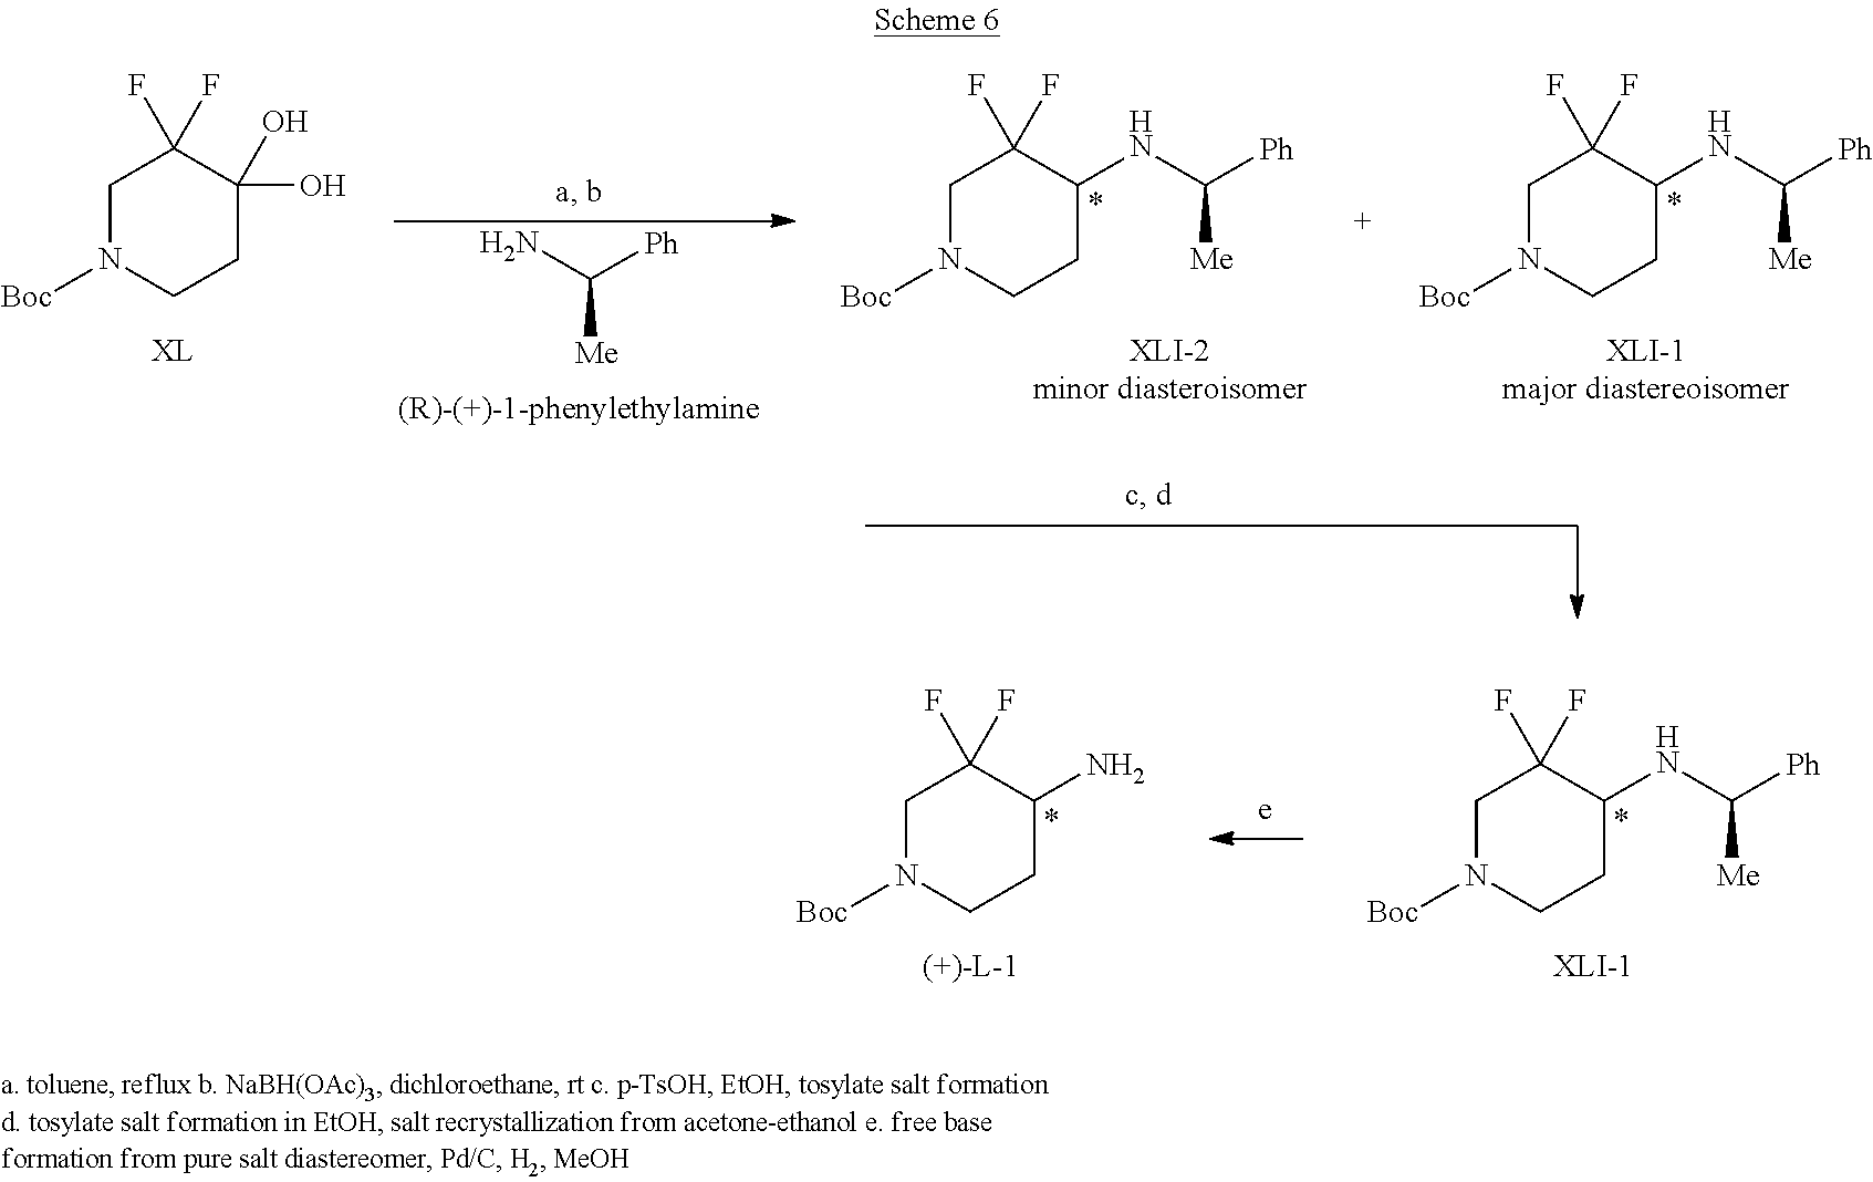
C1N([Boc])CCC(NC([Ph])[Me])C1(F)F.C1N([Boc])CCC(N)C1(F)F.C1N([Boc])CCC(NC([Ph])[Me])C1(F)F.C1N([Boc])CCC(O)(O)C1(F)F.C1N([Boc])CCC(NC([Ph])[Me])C1(F)F.NC([Ph])[Me]
